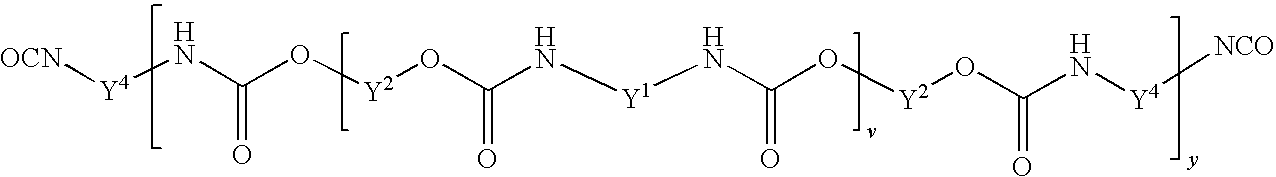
N(C(O[Y2]OC(N[Y1]NC(O[Y2]OC(N[Y4][NCO])=O)=O)=O)=O)[Y4][OCN]
